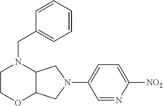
C12C(CN(C3=CC=C([NO2])N=C3)C1)OCCN2CC1=CC=CC=C1
